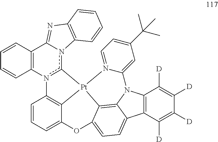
C1=CC=C2C3=C1n1c(n4C(=NC5=C4C=CC=C5)C4=C1C=CC=C4)[Pt]31N3=CC=C(C(C)(C)C)C=C3N3C4=C(C([D])=C([D])C([D])=C4[D])C4=CC=C(O2)C1=C34
